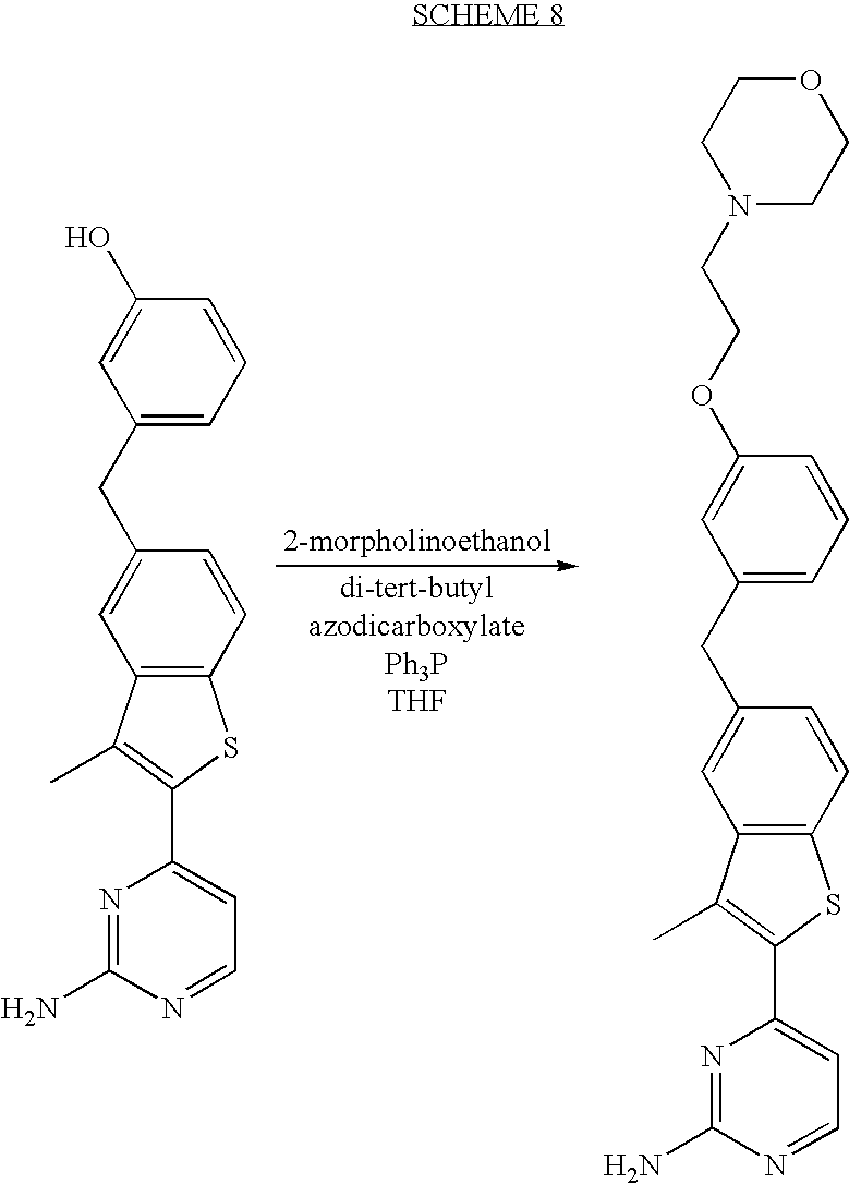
C1(CC2=CC3=C(C=C2)SC(C2=CC=NC(N)=N2)=C3C)=CC=CC(O)=C1.C1(CC2=CC3=C(C=C2)SC(C2=CC=NC(N)=N2)=C3C)=CC=CC(OCCN2CCOCC2)=C1
